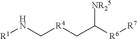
[R1]NC[R4]CC([R6][R7])[NR25]
